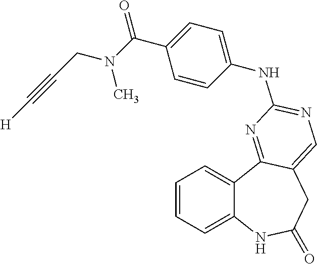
C1=CC=C2C(=C1)C1=NC(NC3=CC=C(C(=O)N(CC#C[H])C)C=C3)=NC=C1CC(=O)N2
